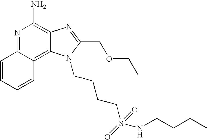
C1=CC=CC2=C3C(=C(N)N=C12)N=C(COCC)N3CCCCS(=O)(=O)NCCCC
